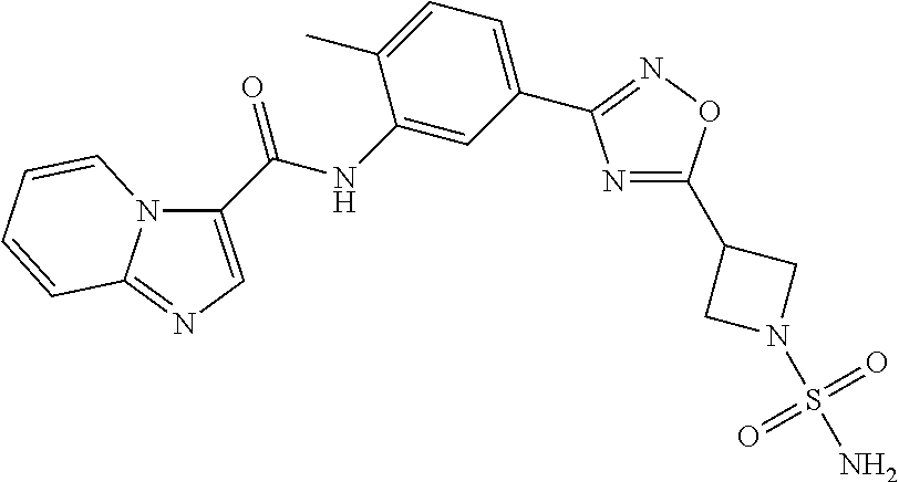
C1(C(NC2=CC(C3=NOC(C4CN(S(N)(=O)=O)C4)=N3)=CC=C2C)=O)=CN=C2N1C=CC=C2
